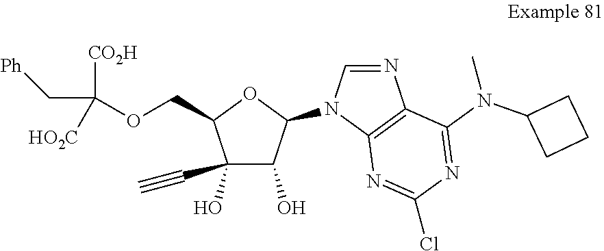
C1(O)(C#C)C(O)C(N2C=NC3=C2N=C(Cl)N=C3N(C)C2CCC2)OC1COC([CO2H])(C[Ph])[HO2C]
